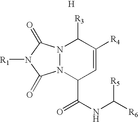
N12N(C(=O)N([R1])C1=O)C([R3])C([R4])=CC2C(=O)NC([R5])[R6].[H]
